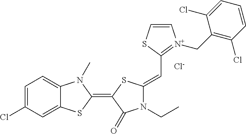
C1=C(Cl)C=C2C(=C1)N(C)C(=C1C(=O)N(CC)C(=CC3=[N+](CC4=C(Cl)C=CC=C4Cl)C=CS3)S1)S2.[Cl-]
